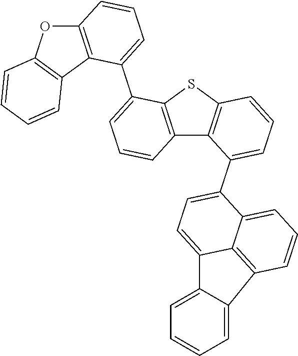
C12=C(SC3=C1C(C1=CC=C4C5=C(C=CC=C15)C1=CC=CC=C41)=CC=C3)C(C1=CC=CC3=C1C1=C(O3)C=CC=C1)=CC=C2
